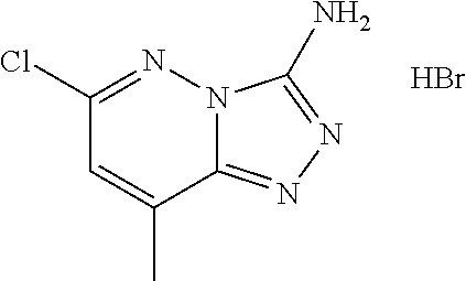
C1(Cl)=NN2C(=NN=C2N)C(C)=C1.Br
